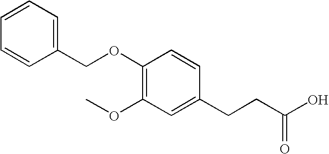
C1=CC=CC(COC2=C(OC)C=C(CCC(O)=O)C=C2)=C1
